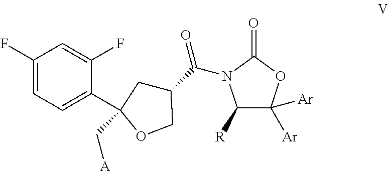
C1(F)=CC=C(C2(C[A])CC(C(=O)N3C([R])C([Ar])([Ar])OC3=O)CO2)C(F)=C1
